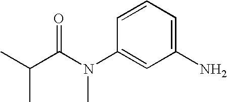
C1=CC=C(N)C=C1N(C(C(C)C)=O)C
